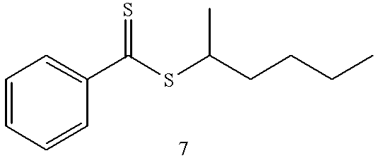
C1=CC=CC(C(SC(CCCC)C)=S)=C1
